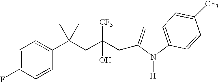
C1=CC(C(CC(CC2=CC3=C(N2[H])C=CC([CF3])=C3)([CF3])O)(C)C)=CC=C1F
